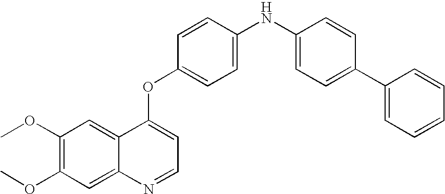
C1=CC(OC2=CC=NC3=CC(OC)=C(OC)C=C23)=CC=C1NC1=CC=C(C2=CC=CC=C2)C=C1
